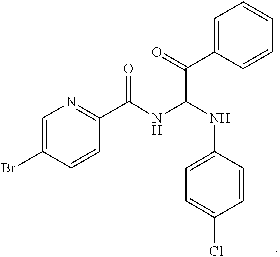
C1=C(Br)C=CC(C(NC(NC2=CC=C(Cl)C=C2)C(C2=CC=CC=C2)=O)=O)=N1
